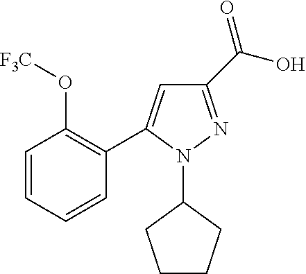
C1CCC(N2C(C3=C(O[F3C])C=CC=C3)=CC(C(O)=O)=N2)C1
